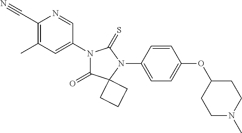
C1(C#N)=C(C)C=C(N2C(=O)C3(N(C4=CC=C(OC5CCN(C)CC5)C=C4)C2=S)CCC3)C=N1
